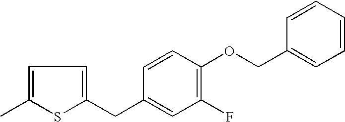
C1=C(C)SC(CC2=CC(F)=C(OCC3=CC=CC=C3)C=C2)=C1
